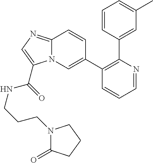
C1=NC(C2=CC(C)=CC=C2)=C(C2=CN3C(=NC=C3C(=O)NCCCN3C(=O)CCC3)C=C2)C=C1
